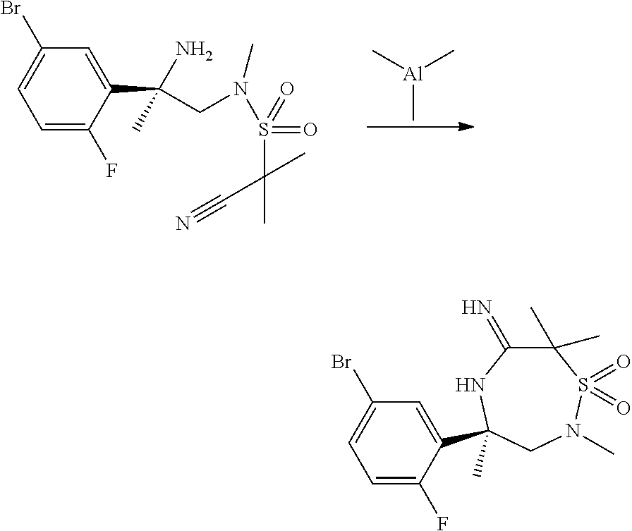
C1=C(F)C(C(C)(N)CN(S(=O)(=O)C(C)(C)C#N)C)=CC(Br)=C1.[Al](C)(C)C.C1=C(F)C(C2(C)NC(=N)C(C)(C)S(=O)(=O)N(C)C2)=CC(Br)=C1
